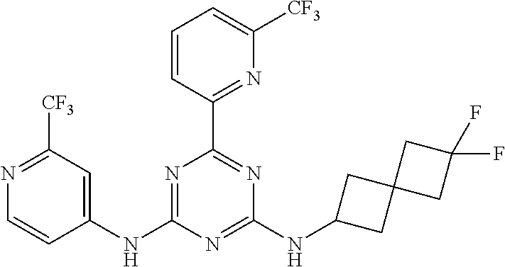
N1=C(NC2=CC([CF3])=NC=C2)N=C(NC2CC3(C2)CC(F)(F)C3)N=C1C1=NC([CF3])=CC=C1
